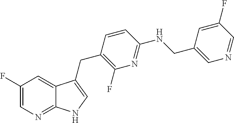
C1(F)=CN=C2C(=C1)C(CC1=C(F)N=C(NCC3=CN=CC(F)=C3)C=C1)=CN2
